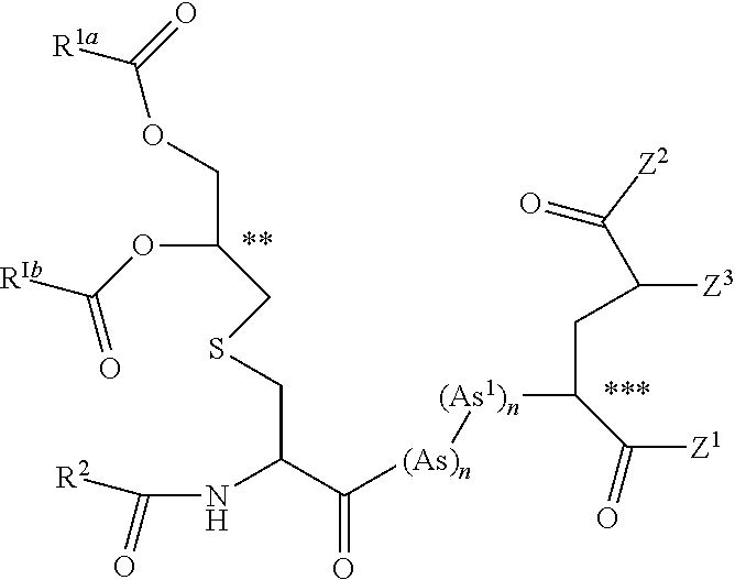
C(=O)(C(NC([R2])=O)CSCC(COC([R1a])=O)OC(=O)[RIb])[(As)n][(As1)n]C(CC(C(=O)[Z2])[Z3])C(=O)[Z1]
